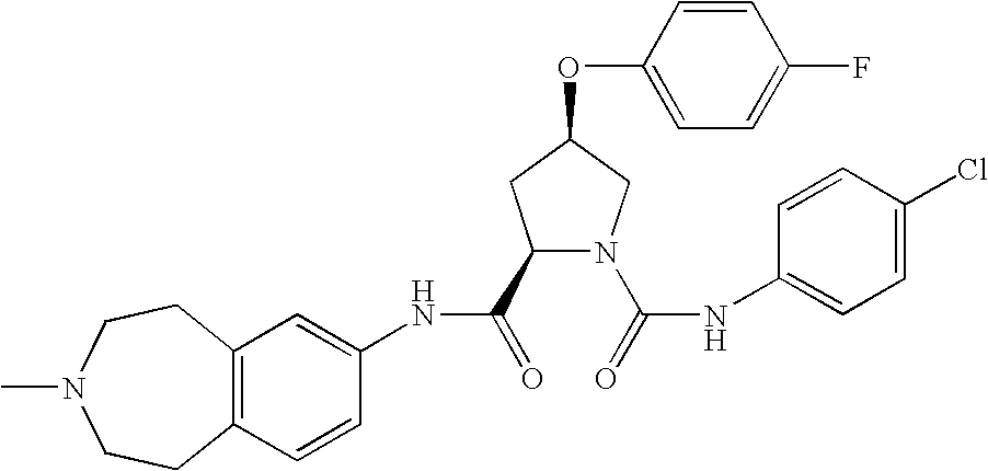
C12=C(C=CC(NC(=O)C3N(C(=O)NC4=CC=C(Cl)C=C4)CC(OC4=CC=C(F)C=C4)C3)=C1)CCN(C)CC2
